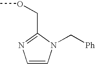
C1=CN(C[Ph])C(COC)=N1
